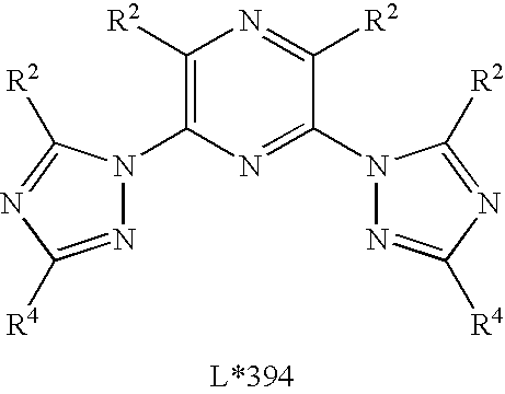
C1(N2N=C([R4])N=C2[R2])=C([R2])N=C([R2])C(N2N=C([R4])N=C2[R2])=N1
